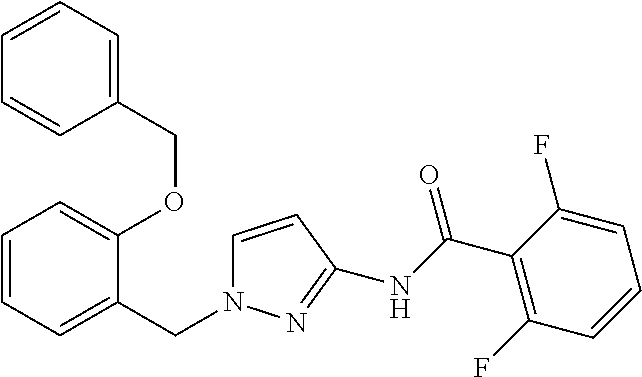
N(C(=O)C1=C(F)C=CC=C1F)C1=NN(CC2=CC=CC=C2OCC2=CC=CC=C2)C=C1
